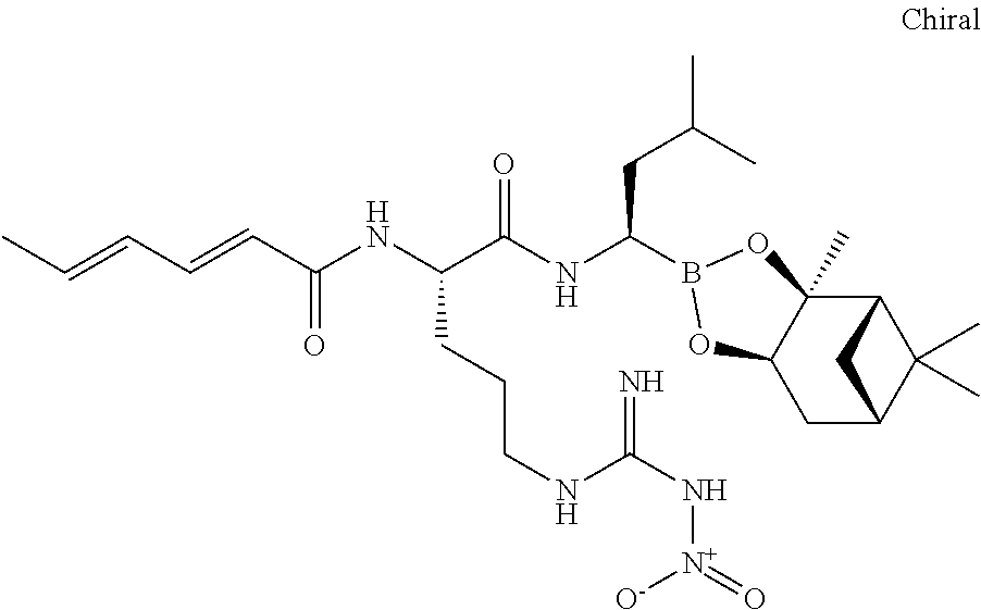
C12C3(C)C(CC(C1(C)C)C2)OB(C(NC(C(NC(C=CC=CC)=O)CCCNC(N[N+]([O-])=O)=N)=O)CC(C)C)O3
